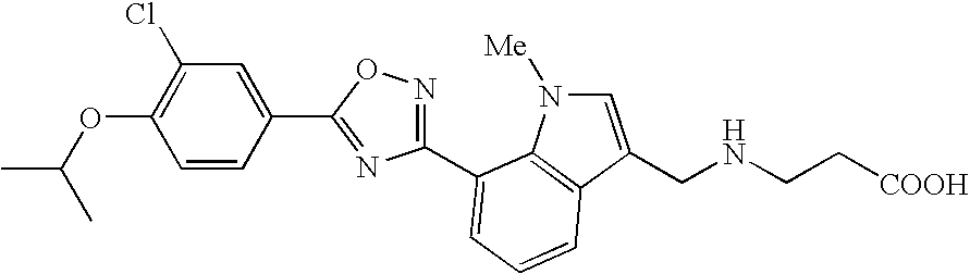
C1=CC(C2=NC(C3=CC=CC4=C3N([Me])C=C4CNCC[COOH])=NO2)=CC(Cl)=C1OC(C)C
